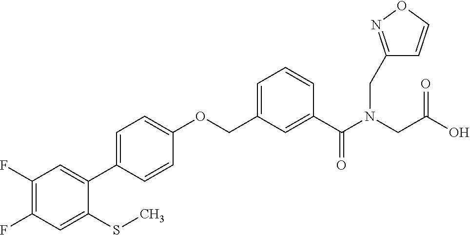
C1(F)=C(F)C=C(SC)C(C2=CC=C(OCC3=CC=CC(C(N(CC(O)=O)CC4=NOC=C4)=O)=C3)C=C2)=C1
